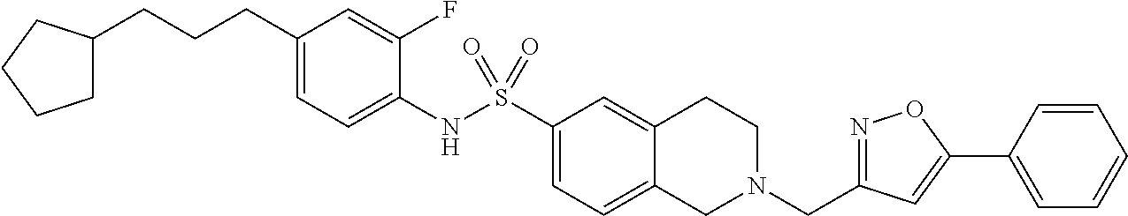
C1(CCCC2CCCC2)=CC=C(NS(C2=CC=C3C(=C2)CCN(CC2=NOC(C4=CC=CC=C4)=C2)C3)(=O)=O)C(F)=C1
